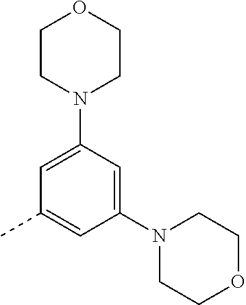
C1=C(N2CCOCC2)C=C(N2CCOCC2)C=C1C
